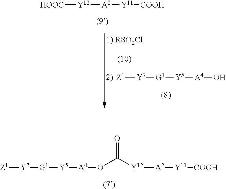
[Z1][Y7][G1][Y5][A4]OC([Y12][A2][Y11][COOH])=O.[HOOC][Y12][A2][Y11][COOH].[Z1][Y7][G1][Y5][A4]O
